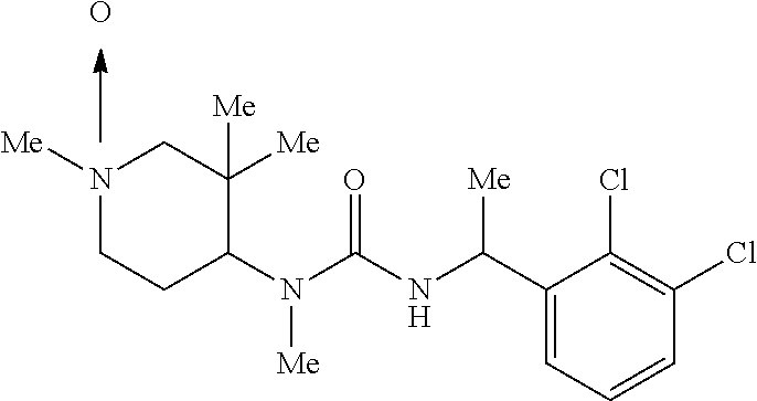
N1([Me])CCC(N(C(NC(C2=CC=CC(Cl)=C2Cl)[Me])=O)[Me])C([Me])([Me])C1.O
